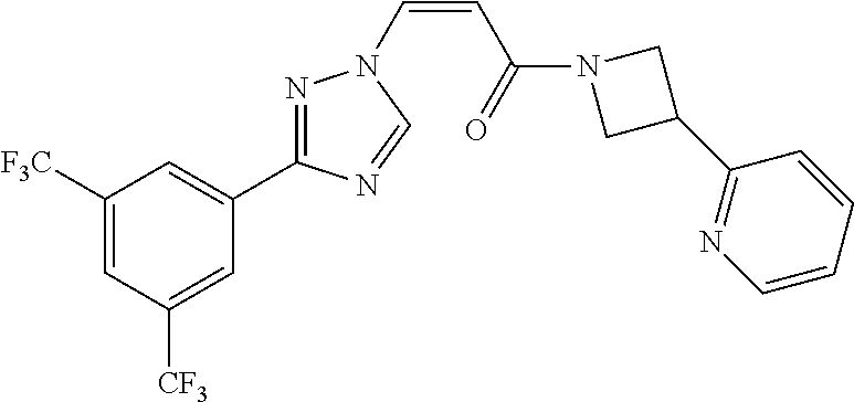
C1([F3C])=CC([CF3])=CC(C2=NN(C=CC(N3CC(C4=NC=CC=C4)C3)=O)C=N2)=C1
